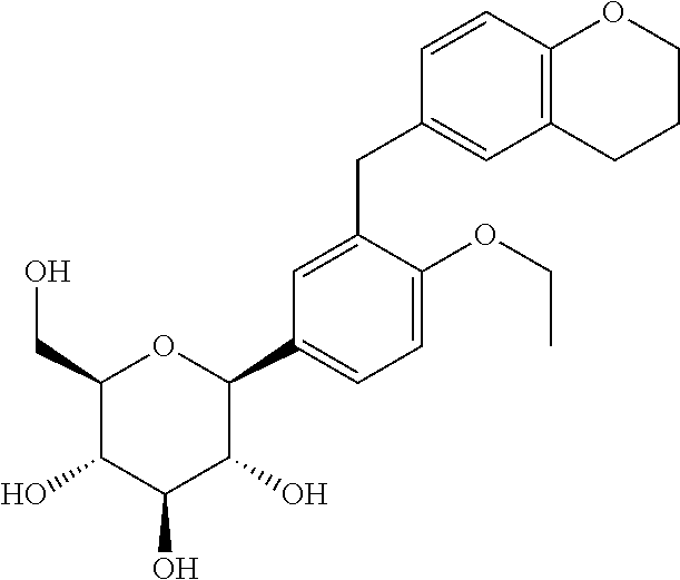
C1(CO)C(O)C(O)C(O)C(C2=CC=C(OCC)C(CC3=CC4=C(C=C3)OCCC4)=C2)O1
